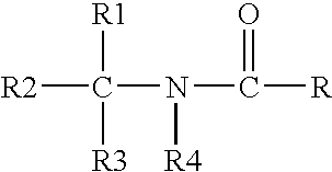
[R1]C([R2])(N(C([R])=O)[R4])[R3]
